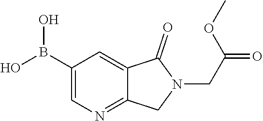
C1(B(O)O)=CN=C2C(=C1)C(=O)N(CC(OC)=O)C2
